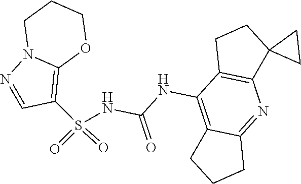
C(NC1=C2C(=NC3=C1CCC31CC1)CCC2)(=O)NS(C1=C2N(N=C1)CCCO2)(=O)=O
